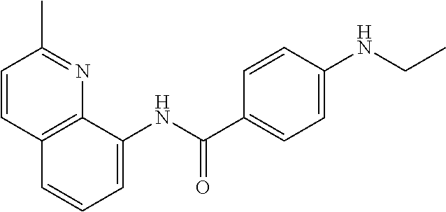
C1=CC2=C(N=C1C)C(NC(C1=CC=C(NCC)C=C1)=O)=CC=C2
